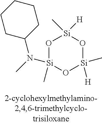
O1[Si](C)(N(C)C2CCCCC2)O[Si]([H])(C)O[Si]1(C)[H]
